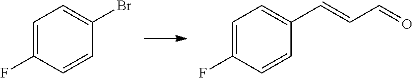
C1=C(F)C=CC(C=CC=O)=C1.C1=C(F)C=CC(Br)=C1
